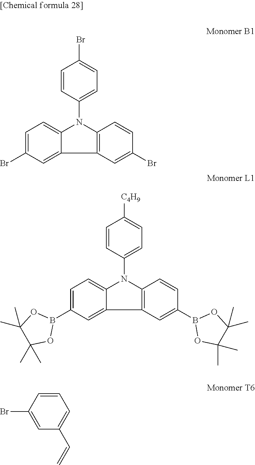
C1=CC(N2C3=C(C4=CC(Br)=CC=C24)C=C(Br)C=C3)=CC=C1Br.C1=CC(N2C3=C(C4=CC(B5OC(C)(C)C(C)(C)O5)=CC=C24)C=C(B2OC(C)(C)C(C)(C)O2)C=C3)=CC=C1[C4H9].C1=CC(Br)=CC(C=C)=C1
